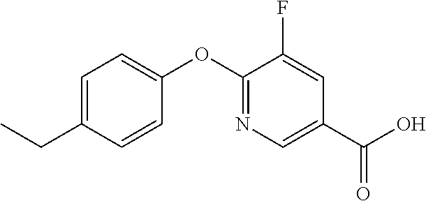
C1=C(CC)C=CC(OC2=NC=C(C(O)=O)C=C2F)=C1
